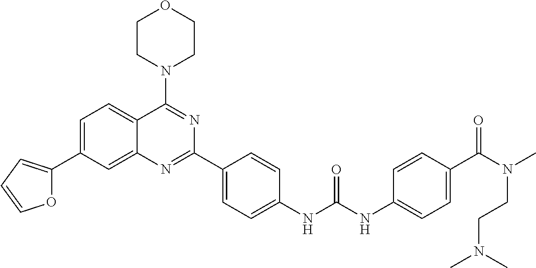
C1=C(C2=CC=CO2)C=C2C(=C1)C(N1CCOCC1)=NC(C1=CC=C(NC(NC3=CC=C(C(N(C)CCN(C)C)=O)C=C3)=O)C=C1)=N2
